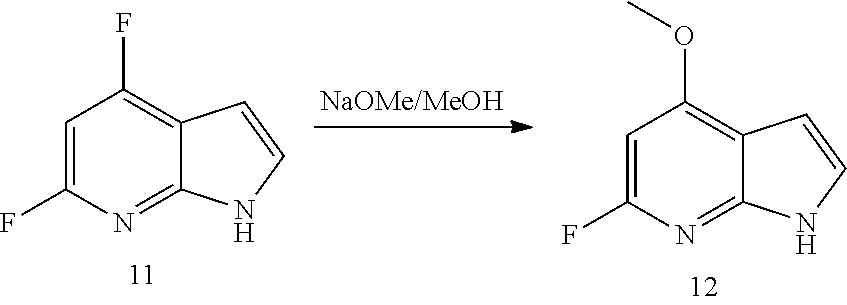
C1(F)=C2C(=NC(F)=C1)NC=C2.C1(OC)=C2C(=NC(F)=C1)NC=C2
